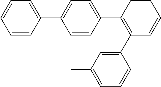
C1=CC(C2=CC=C(C3=C(C4=CC(C)=CC=C4)C=CC=C3)C=C2)=CC=C1
